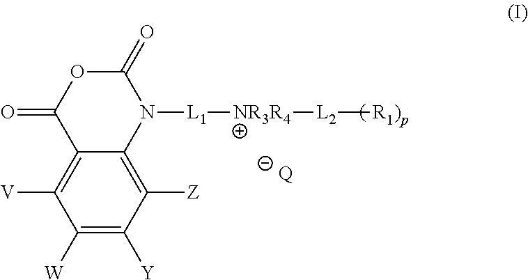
C1([Z])=C2C(=C([V])C([W])=C1[Y])C(=O)OC(=O)N2[L1][NR3R4][L2][R1)p].[Q]
